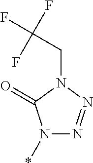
N1(*)N=NN(CC(F)(F)F)C1=O
